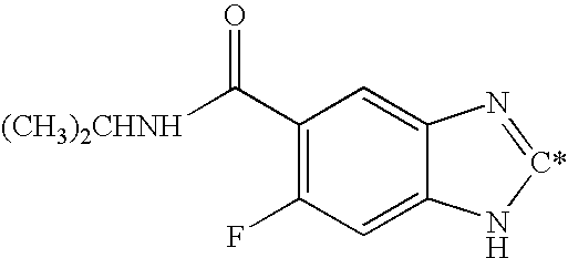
C1(C(=O)[(CH3)2CHNH])=C(F)C=C2C(=C1)N=[C*]N2
